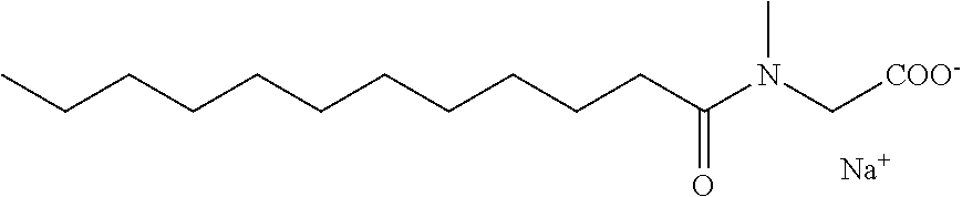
C(CCCCCCCCCC(N(C[COO-])C)=O)C.[Na]
